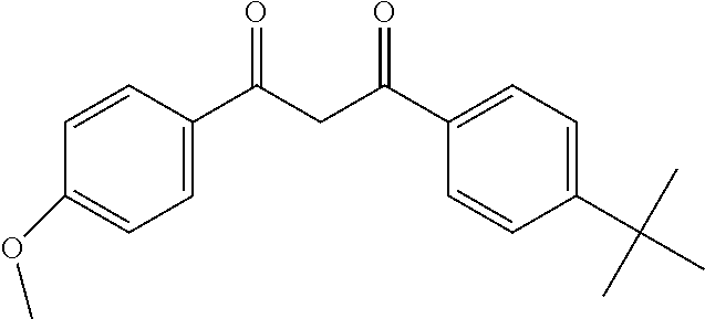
C1=C(C(CC(C2=CC=C(C(C)(C)C)C=C2)=O)=O)C=CC(OC)=C1
